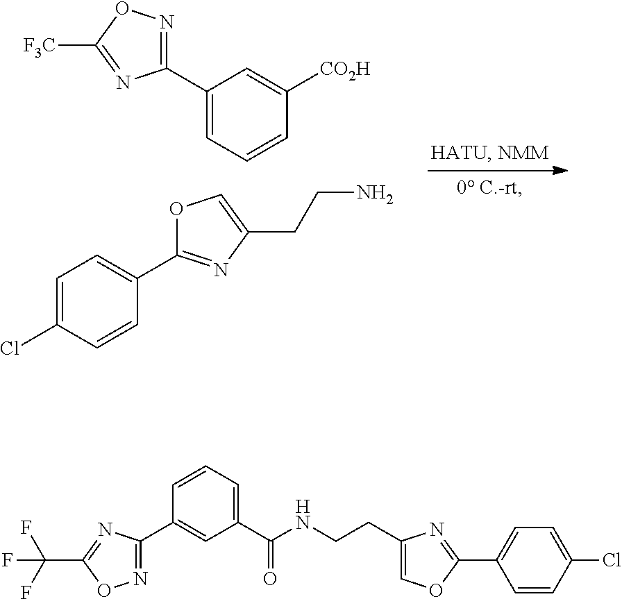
C1=CC([CO2H])=CC(C2=NOC([F3C])=N2)=C1.C1=CC(C2=NC(CCN)=CO2)=CC=C1Cl.N1=C(C2=CC(C(=O)NCCC3=COC(C4=CC=C(Cl)C=C4)=N3)=CC=C2)N=C(C(F)(F)F)O1
